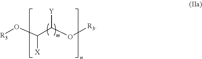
[R3]OC(C(O[R3])[Y])[X]
